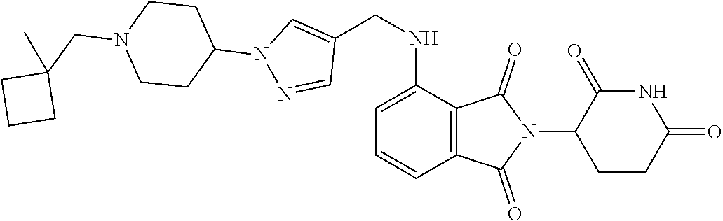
C1(=O)C2=C(C(NCC3=CN(C4CCN(CC5(C)CCC5)CC4)N=C3)=CC=C2)C(=O)N1C1CCC(=O)NC1=O
